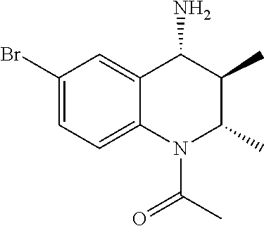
C1(Br)=CC=C2C(=C1)C(N)C(C)C(C)N2C(C)=O
